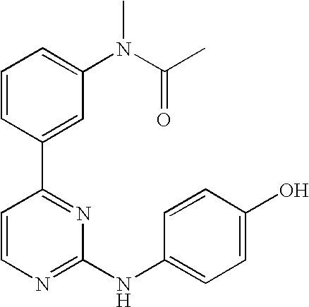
C1=CC(C2=NC(NC3=CC=C(O)C=C3)=NC=C2)=CC(N(C)C(C)=O)=C1
